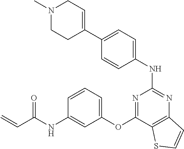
N1(C)CCC(C2=CC=C(NC3=NC4=C(C(OC5=CC=CC(NC(C=C)=O)=C5)=N3)SC=C4)C=C2)=CC1
